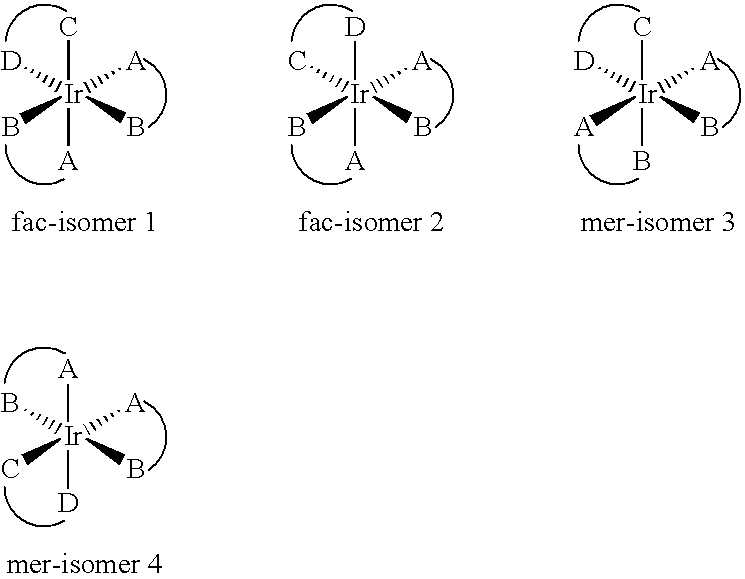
[A][Ir]([D])(C)(B)([A])B.C[Ir]([A])(B)([D])([A])B.[D][Ir]([A])(B)(C)([A])B.C[Ir](B)([A])([D])([A])B
